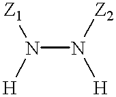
N(N([Z2])[H])([Z1])[H]
